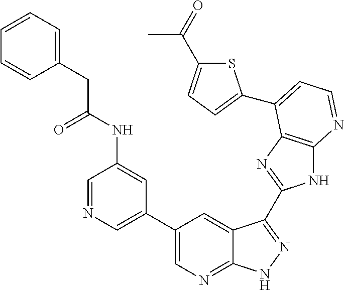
C1=NC=C(C2=CN=C3C(=C2)C(C2=NC4=C(N2)N=CC=C4C2=CC=C(C(=O)C)S2)=NN3)C=C1NC(CC1=CC=CC=C1)=O
